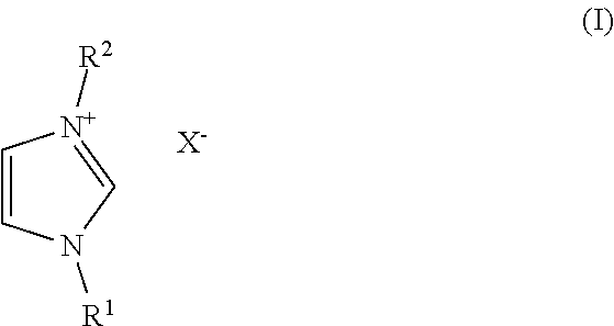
C1=CN([R1])C=[N+]1[R2].[X-]
